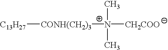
[C13H27][CONH(CH2)3][N+]([CH2COO])(C)C
